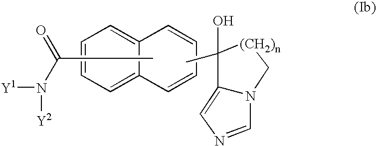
C12=CC=CC=C1C=CC=C2.CC(N([Y2])[Y1])=O.CC1(O)C2=CN=CN2C[(CH2)n]1
